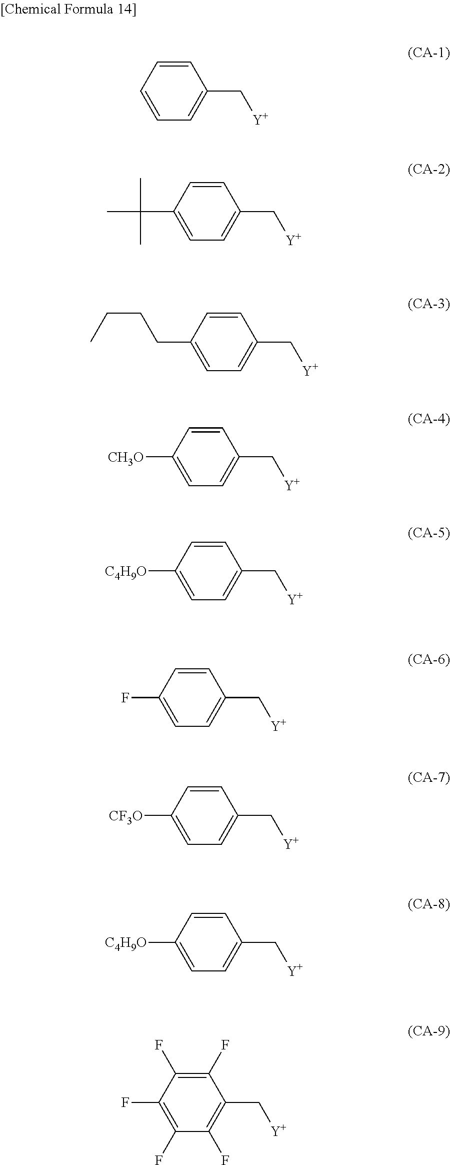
C1=CC=CC=C1C[Y].C1=CC(C(C)(C)C)=CC=C1C[Y].C1=CC(CCCC)=CC=C1C[Y].C1=CC([CH3O])=CC=C1C[Y].C1=CC([C4H9O])=CC=C1C[Y].C1=CC(F)=CC=C1C[Y].C1=CC([CF3O])=CC=C1C[Y].C1=CC([C4H9O])=CC=C1C[Y].C1(F)=C(F)C(F)=C(F)C(F)=C1C[Y]
